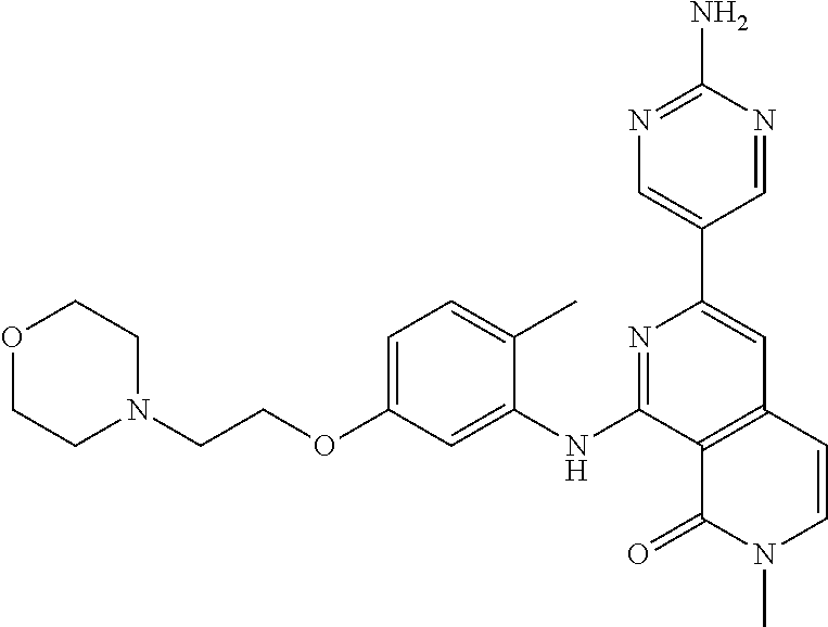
C12=C(C=CN(C)C1=O)C=C(C1=CN=C(N)N=C1)N=C2NC1=CC(OCCN2CCOCC2)=CC=C1C
